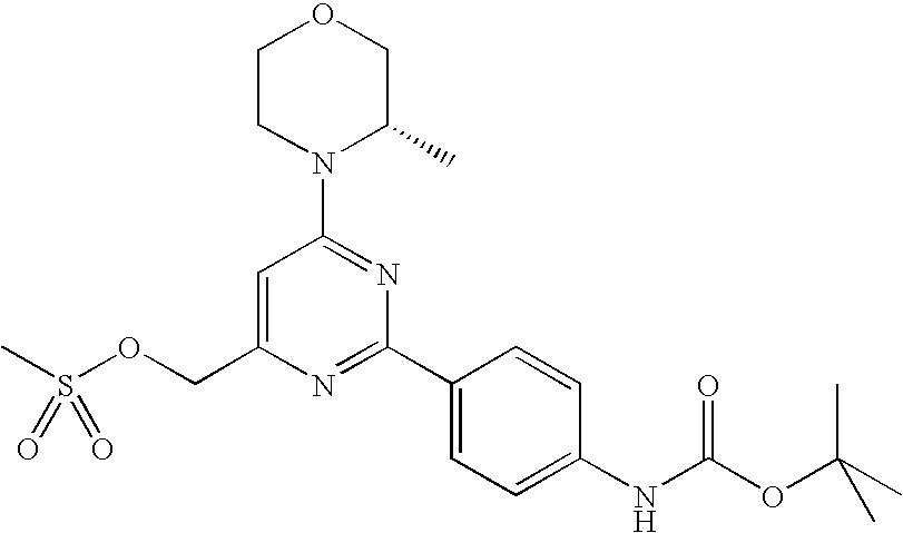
S(OCC1=CC(N2C(C)COCC2)=NC(C2=CC=C(NC(OC(C)(C)C)=O)C=C2)=N1)(C)(=O)=O
